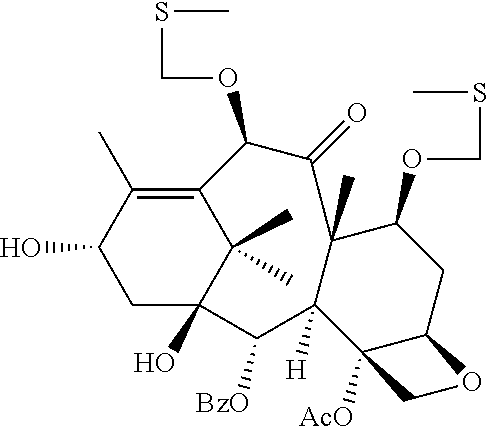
C1C2(O)C(C)(C)C(=C(C)C1O)C(OCSC)C(=O)C1(C)C([H])(C2[BzO])C2([AcO])C(CC1OCSC)OC2
